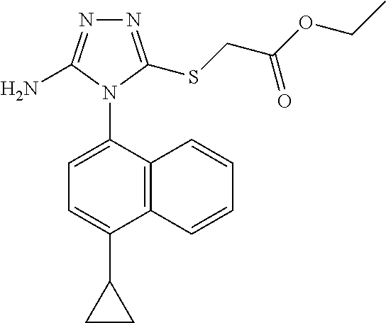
C12=C(C(N3C(N)=NN=C3SCC(OCC)=O)=CC=C1C1CC1)C=CC=C2
